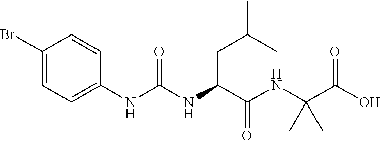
C1(Br)=CC=C(NC(NC(C(NC(C(O)=O)(C)C)=O)CC(C)C)=O)C=C1
